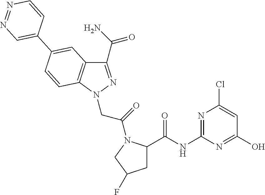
C1(C(N)=O)=NN(CC(=O)N2C(C(NC3=NC(Cl)=CC(O)=N3)=O)CC(F)C2)C2=C1C=C(C1=CN=NC=C1)C=C2
